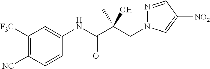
C(C(C(NC1=CC([F3C])=C([NC])C=C1)=O)(O)C)N1N=CC([NO2])=C1
